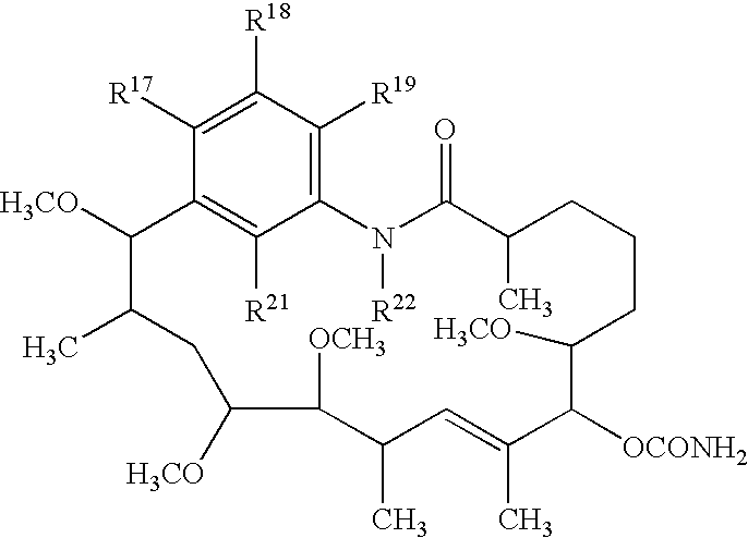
C1([R17])=C([R18])C([R19])=C2C([R21])=C1C([H3CO])C(C)CC([H3CO])C([OCH3])C(C)C=C(C)C([OCONH2])C([H3CO])CCCC(C)C(=O)N2[R22]
